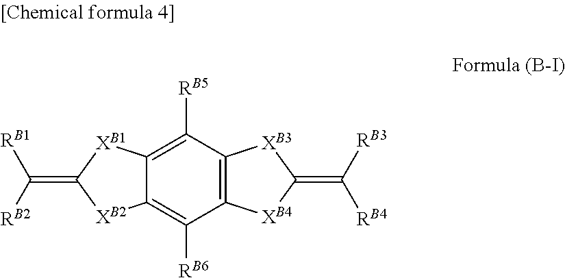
C12=C([RB5])C3=C(C([RB6])=C1[XB2]C(=C([RB1])[RB2])[XB1]2)[XB4]C(=C([RB3])[RB4])[XB3]3
